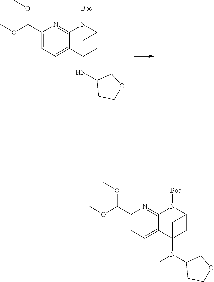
C1(C(OC)OC)=CC=C2C(=N1)N([Boc])C1CC2(NC2CCOC2)C1.C1(C(OC)OC)=CC=C2C(=N1)N([Boc])C1CC2(N(C2CCOC2)C)C1
